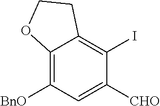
C12=C([BnO])C=C([CHO])C(I)=C1CCO2
